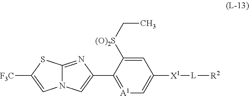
N12C(=NC(C3=[A1]C=C([X1][L][R2])C=C3[(O)2S]CC)=C1)SC([F3C])=C2
